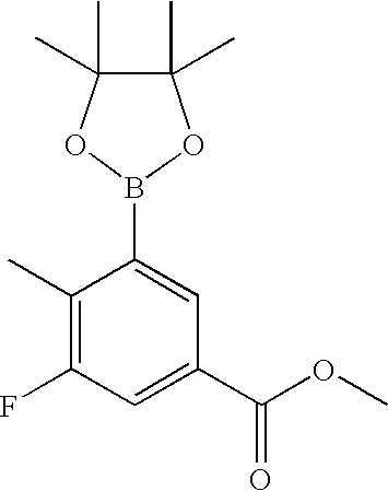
FC1=C(C)C(B2OC(C)(C)C(C)(C)O2)=CC(C(OC)=O)=C1
